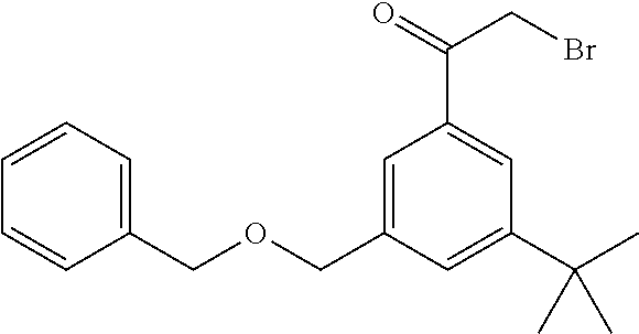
C1=C(COCC2=CC=CC=C2)C=C(C(C)(C)C)C=C1C(=O)CBr
